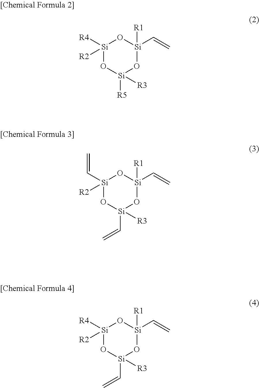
[Si]1([R4])([R2])O[Si]([R5])([R3])O[Si]([R1])(C=C)O1.[Si]1(C=C)([R2])O[Si](C=C)([R3])O[Si]([R1])(C=C)O1.[Si]1([R4])([R2])O[Si](C=C)([R3])O[Si]([R1])(C=C)O1
